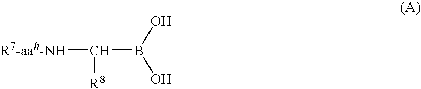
[R7-aah-NH]C([R8])B(O)O
